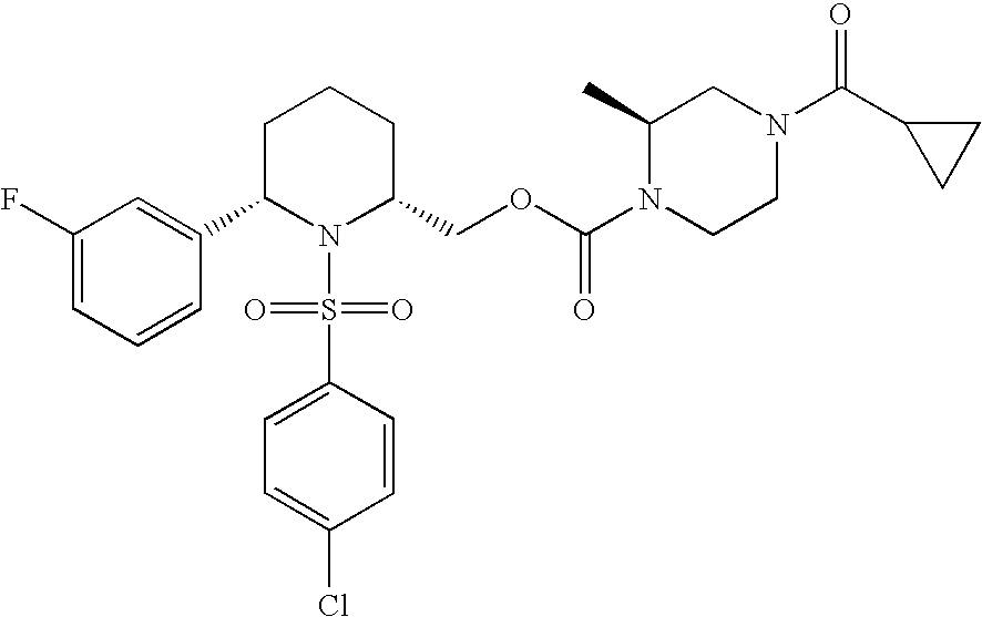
C1(F)=CC=CC(C2N(S(=O)(=O)C3=CC=C(Cl)C=C3)C(COC(N3CCN(C(C4CC4)=O)CC3C)=O)CCC2)=C1
